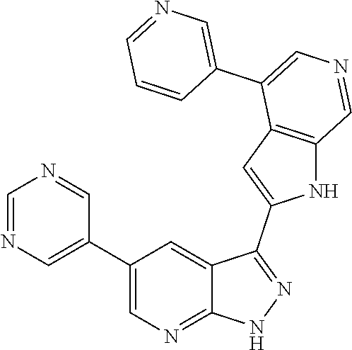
C1(C2=CN=CN=C2)=CN=C2C(=C1)C(C1=CC3=C(N1)C=NC=C3C1=CN=CC=C1)=NN2
